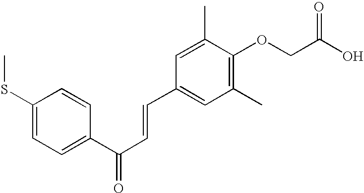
C1(SC)=CC=C(C(C=CC2=CC(C)=C(OCC(O)=O)C(C)=C2)=O)C=C1
